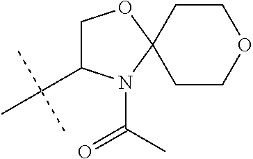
C1CC2(CCO1)OCC(C(C)(C)C)N2C(C)=O
